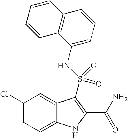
C1(Cl)=CC=C2C(=C1)C(S(NC1=CC=CC3=C1C=CC=C3)(=O)=O)=C(C(N)=O)N2
